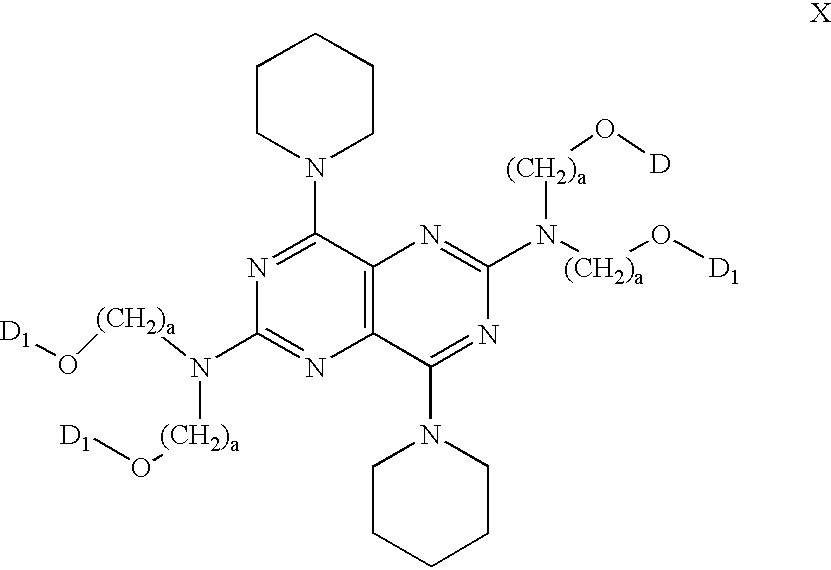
C1CN(C2=NC(N([(CH2)a]O[D1])[(CH2)a]O[D1])=NC3=C2N=C(N([(CH2)a]O[D1])[(CH2)a]O[D])N=C3N2CCCCC2)CCC1
